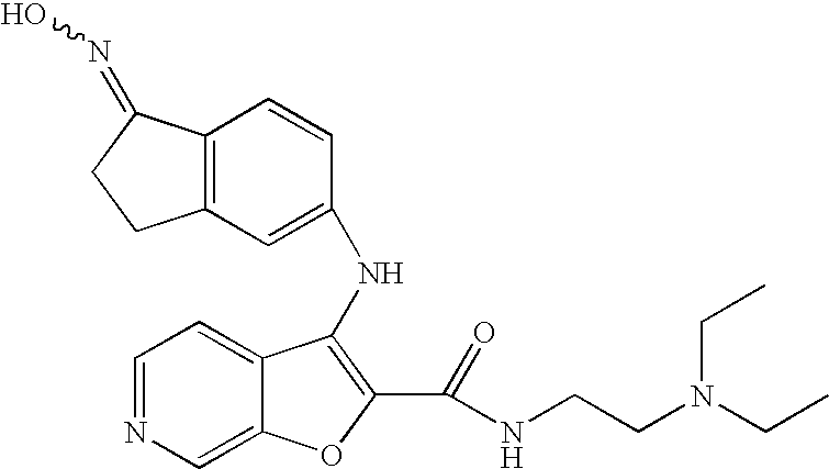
N(C1=C(C(NCCN(CC)CC)=O)OC2=CN=CC=C21)C1=CC2=C(C=C1)C(=NO)CC2
